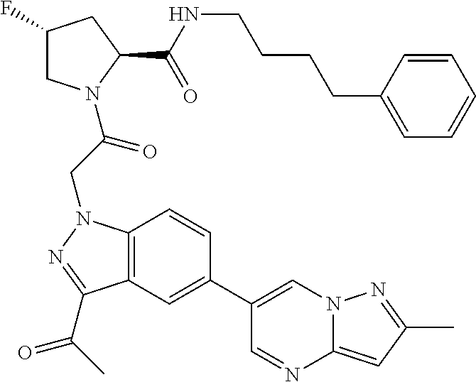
C1(F)CN(C(CN2C3=C(C(C(C)=O)=N2)C=C(C2=CN4C(=CC(C)=N4)N=C2)C=C3)=O)C(C(NCCCCC2=CC=CC=C2)=O)C1
